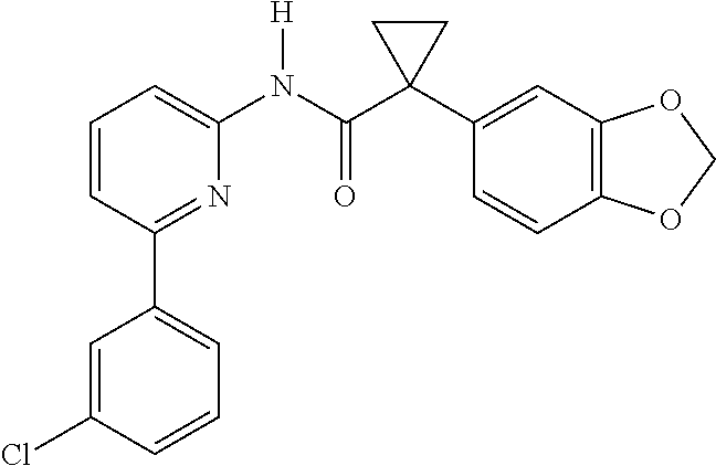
C1=CC(C2=CC=CC(Cl)=C2)=NC(N(C(C2(C3=CC4=C(C=C3)OCO4)CC2)=O)[H])=C1
